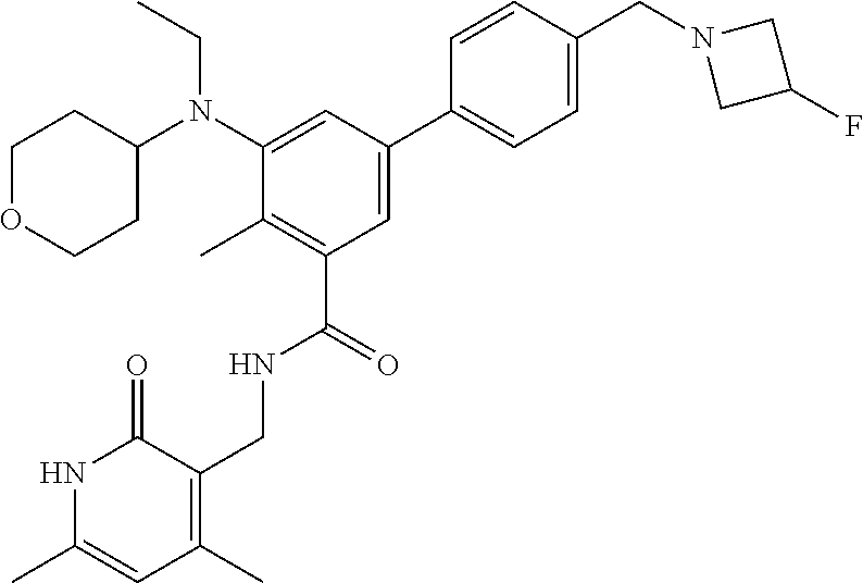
CCN(C1CCOCC1)C1=CC(C2=CC=C(CN3CC(F)C3)C=C2)=CC(C(NCC2=C(C)C=C(C)NC2=O)=O)=C1C
